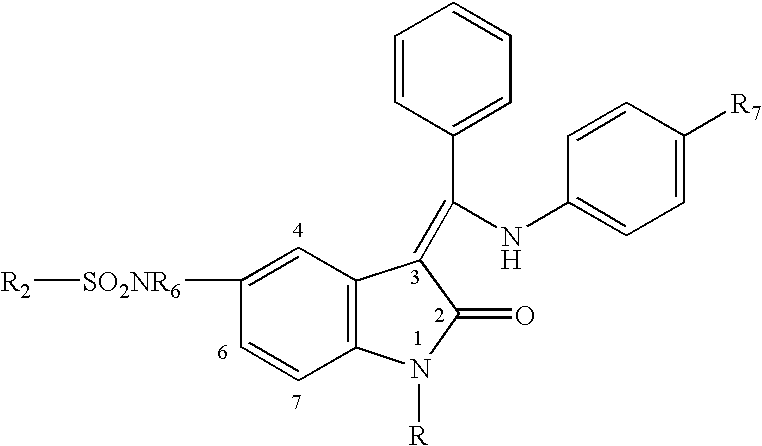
C1=CC(C(=C2C3=C(C=CC([SO2NR6][R2])=C3)N([R])C2=O)NC2=CC=C([R7])C=C2)=CC=C1
